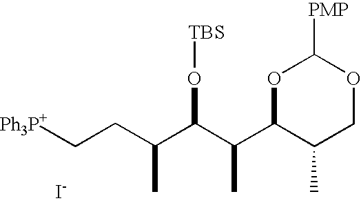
O1C(C(C(C(CC[Ph3P+])C)O[TBS])C)C(C)COC1[PMP].[I-]
